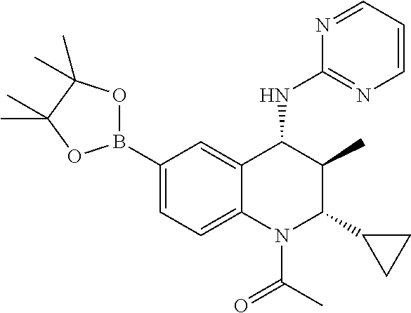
C1(B2OC(C)(C)C(C)(C)O2)=CC=C2C(=C1)C(NC1=NC=CC=N1)C(C)C(C1CC1)N2C(=O)C
